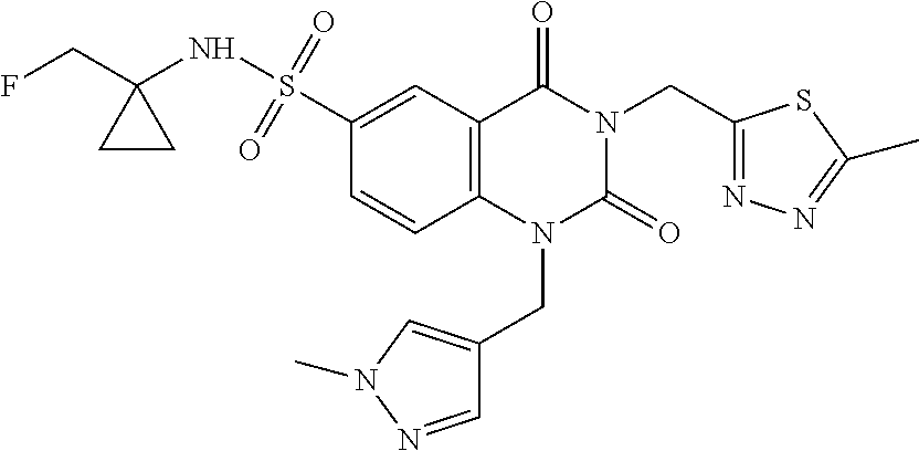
C1=C(S(NC2(CF)CC2)(=O)=O)C=CC2=C1C(=O)N(CC1=NN=C(C)S1)C(=O)N2CC1=CN(C)N=C1
